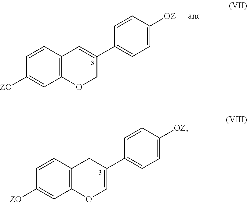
C12=C(C=CC([ZO])=C1)CC(C1=CC=C([OZ])C=C1)=CO2.C12=C(C=CC([ZO])=C1)C=C(C1=CC=C([OZ])C=C1)CO2
